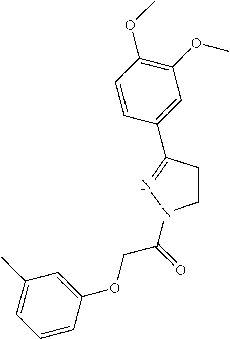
C1CC(C2=CC(OC)=C(OC)C=C2)=NN1C(COC1=CC(C)=CC=C1)=O
